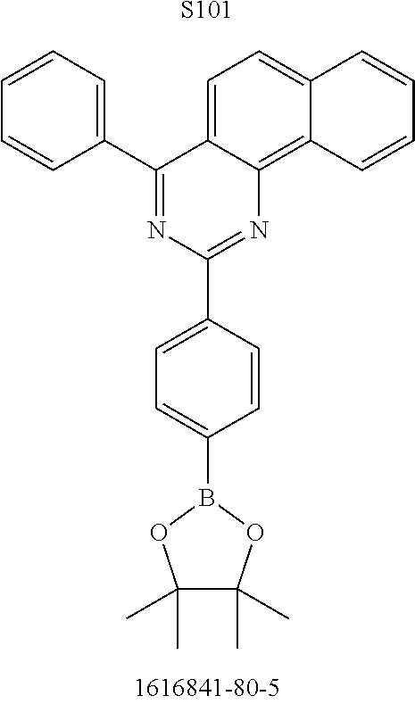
[S101].C1(B2OC(C)(C)C(C)(C)O2)=CC=C(C2=NC3=C4C(=CC=C3C(C3=CC=CC=C3)=N2)C=CC=C4)C=C1
